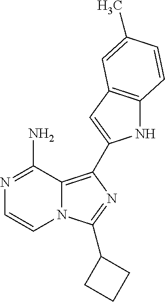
N12C(=C(C3=CC4=C(N3)C=CC(C)=C4)N=C1C1CCC1)C(N)=NC=C2
